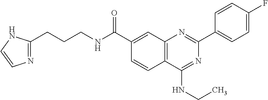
C1(C(NCCCC2=NC=CN2)=O)=CC2=C(C=C1)C(NCC)=NC(C1=CC=C(F)C=C1)=N2
